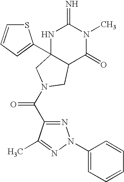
N1=C(C(=O)N2CC3(C4=CC=CS4)NC(=N)N(C)C(=O)C3C2)C(C)=NN1C1=CC=CC=C1
